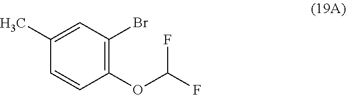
C1(OC(F)F)=C(Br)C=C(C)C=C1
